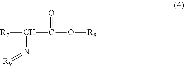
[R7]C(C(O[R8])=O)N=[R9]
